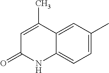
C1(C)=CC(=O)NC2=CC=C(C)C=C12
